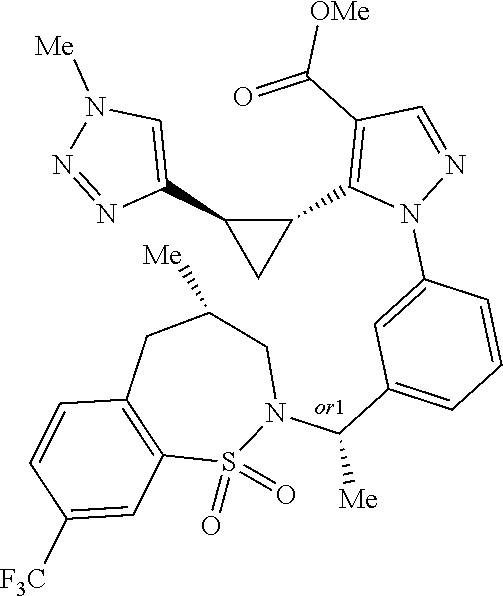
C1(C2=CN([Me])N=N2)C(C2=C(C(=O)[OMe])C=NN2C2=CC(C(N3CC([Me])CC4=C(S3(=O)=O)C=C([F3C])C=C4)[Me])=CC=C2)C1
